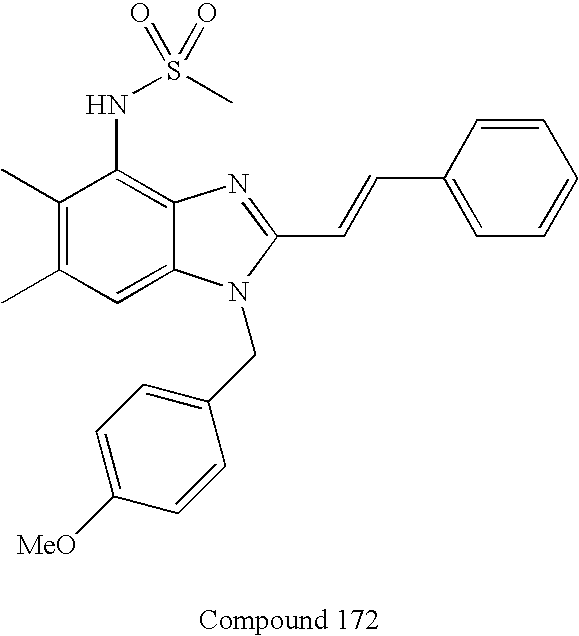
C1(C)=C(C)C=C2C(=C1NS(C)(=O)=O)N=C(C=CC1=CC=CC=C1)N2CC1=CC=C([MeO])C=C1
